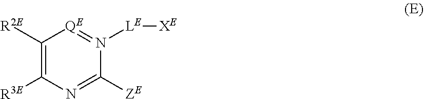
C1([R2E])=C([R3E])N=C([ZE])N([LE][XE])=[QE]1
